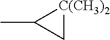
CC1C[C(CH3)2]1
